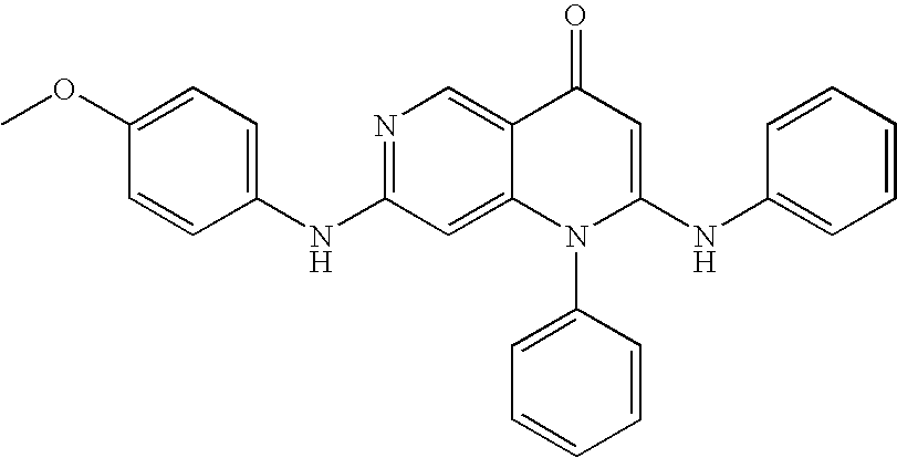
C1(NC2=CC=C(OC)C=C2)=NC=C2C(=C1)N(C1=CC=CC=C1)C(NC1=CC=CC=C1)=CC2=O
